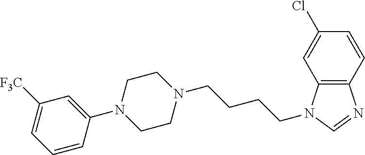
N1(C2=CC([F3C])=CC=C2)CCN(CCCCN2C3=C(N=C2)C=CC(Cl)=C3)CC1
